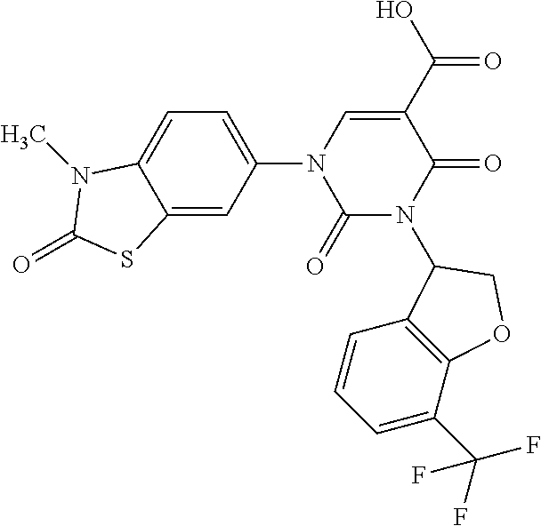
C1=C(N2C(=O)N(C3C4=C(C(C(F)(F)F)=CC=C4)OC3)C(=O)C(C(=O)O)=C2)C=C2C(=C1)N(C)C(=O)S2
